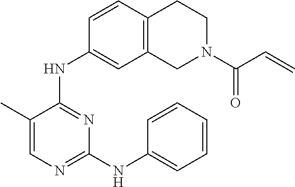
C1(C)=CN=C(NC2=CC=CC=C2)N=C1NC1=CC2=C(C=C1)CCN(C(C=C)=O)C2
